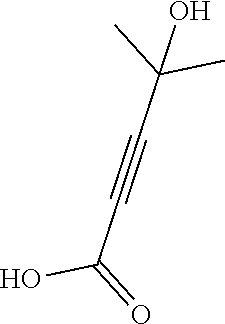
C(C#CC(O)(C)C)(O)=O
